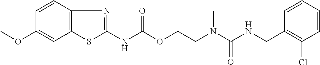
C1=CC(CNC(N(CCOC(NC2=NC3=C(S2)C=C(OC)C=C3)=O)C)=O)=C(Cl)C=C1
